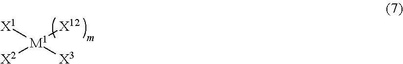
[X1][M1]([X2])([X12])[X3]
